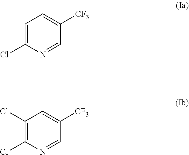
C1(Cl)=C(Cl)N=CC([CF3])=C1.C1=C(Cl)N=CC([CF3])=C1
